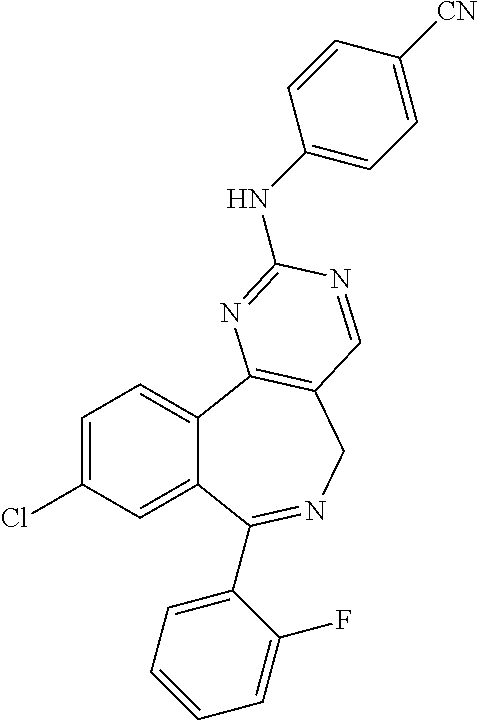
C1=C(Cl)C=C2C(=C1)C1=C(CN=C2C2=CC=CC=C2F)C=NC(NC2=CC=C([CN])C=C2)=N1
